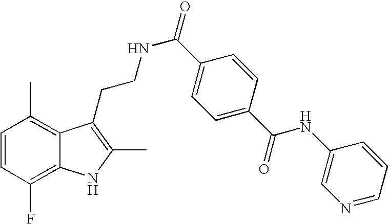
C1=CC(F)=C2C(=C1C)C(CCNC(C1=CC=C(C(=O)NC3=CN=CC=C3)C=C1)=O)=C(C)N2
